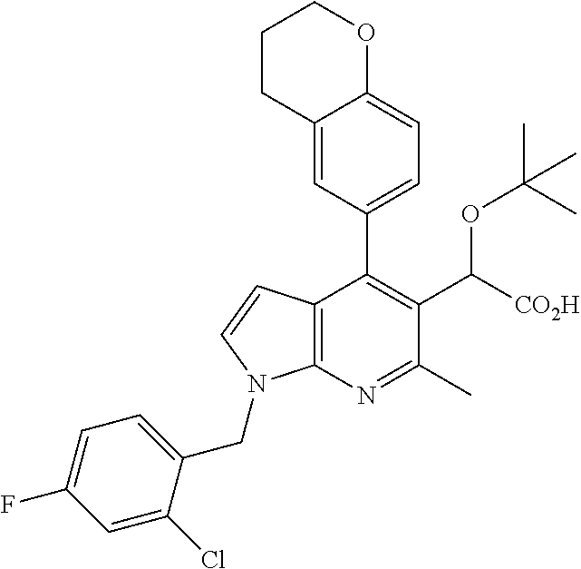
C12=C(N=C(C)C(C([CO2H])OC(C)(C)C)=C1C1=CC=C3C(=C1)CCCO3)N(CC1=CC=C(F)C=C1Cl)C=C2
